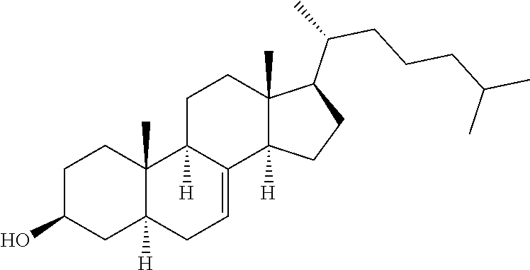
C1(O)CC2([H])C(C)(CC1)C1([H])C(=CC2)C2([H])C(C)(CC1)C(C(C)CCCC(C)C)CC2
